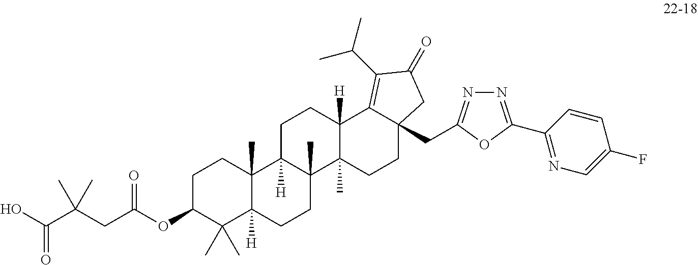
OC(C(CC(OC1C(C)(C)C2([H])C(C)(CC1)C1([H])C(C)(CC2)C2(C)C([H])(CC1)C1=C(C(C)C)C(=O)CC1(CC1=NN=C(C3=NC=C(F)C=C3)O1)CC2)=O)(C)C)=O
